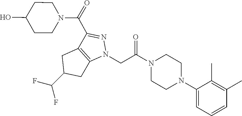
N1(CC(N2CCN(C3=CC=CC(C)=C3C)CC2)=O)N=C(C(=O)N2CCC(O)CC2)C2=C1CC(C(F)F)C2
